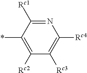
C1(*)=C([Rc2])C([Rc3])=C([Rc4])N=C1[Rc1]
